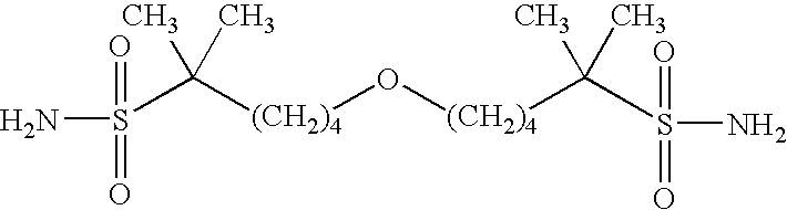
[(CH2)4](O[(CH2)4]C(C)(C)S(=O)(=O)N)C(C)(C)S(N)(=O)=O
